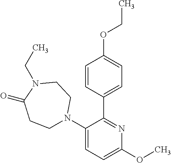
C1=CC(C2=NC(OC)=CC=C2N2CCC(=O)N(CC)CC2)=CC=C1OCC
